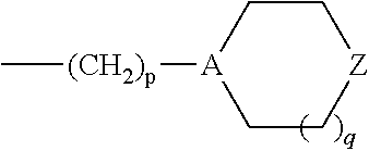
C[(CH2)p][A]1CC[Z]CC1
